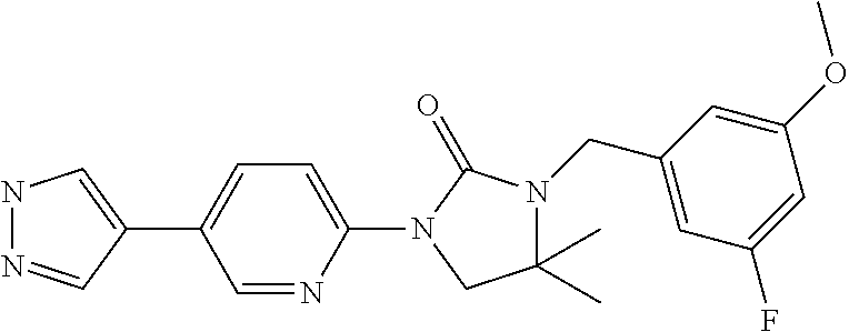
N1N=CC(C2=CC=C(N3C(=O)N(CC4=CC(F)=CC(OC)=C4)C(C)(C)C3)N=C2)=C1
